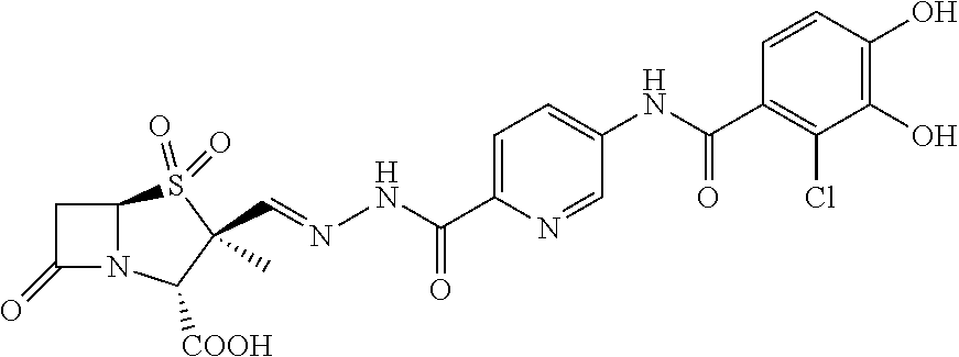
C(C1(C)S(=O)(=O)C2N(C1[COOH])C(=O)C2)=NNC(=O)C1=CC=C(NC(C2=C(Cl)C(O)=C(O)C=C2)=O)C=N1
